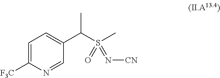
C1=C([F3C])N=CC(C(S(=N[CN])(C)=O)C)=C1
